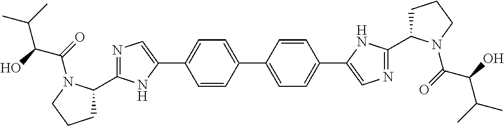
C1=CC(C2=CC=C(C3=CN=C(C4CCCN4C(=O)C(O)C(C)C)N3)C=C2)=CC=C1C1=CN=C(C2CCCN2C(C(C(C)C)O)=O)N1
